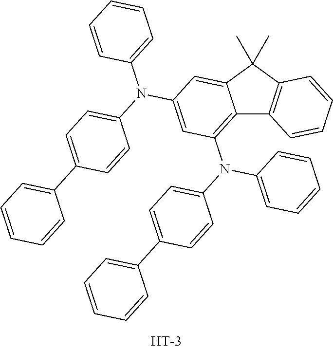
C12=C(N(C3=CC=CC=C3)C3=CC=C(C4=CC=CC=C4)C=C3)C=C(N(C3=CC=CC=C3)C3=CC=C(C4=CC=CC=C4)C=C3)C=C1C(C)(C)C1=C2C=CC=C1
